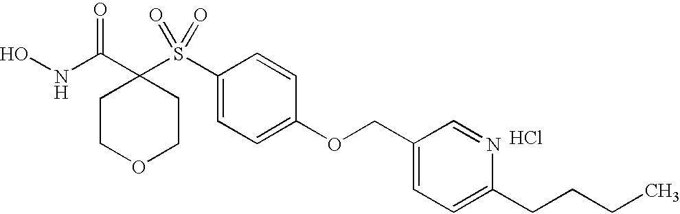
Cl.N(C(C1(S(C2=CC=C(OCC3=CC=C(CCCC)N=C3)C=C2)(=O)=O)CCOCC1)=O)O
